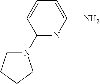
C1(N2CCCC2)=NC(N)=CC=C1
